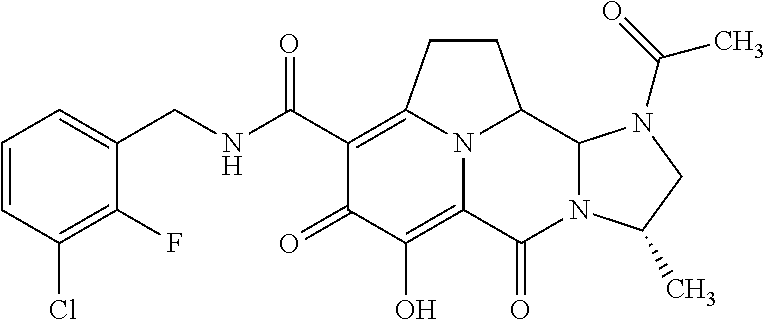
C1(CNC(C2=C3CCC4C5N(C(=O)C(=C(O)C2=O)N34)C(C)CN5C(C)=O)=O)=CC=CC(Cl)=C1F
